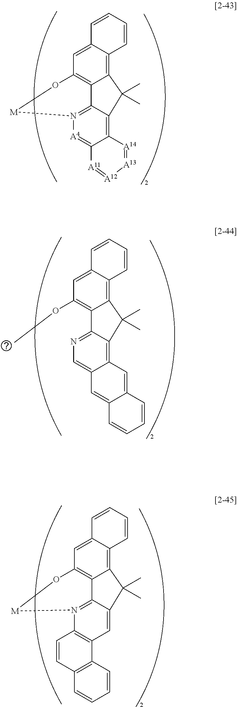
C12=C3C(=CC4=C1C1=N([A4]=C5C(=C1C2(C)C)[A14]=[A13][A12]=[A11]5)[M]O4)C=CC=C3.C12=C3C(=CC4=C1C1=N(C5=C(C=C1C2(C)C)C1=C(C=C5)C=CC=C1)[M]O4)C=CC=C3.C12=C3C(=CC(OC)=C1C1=NC=C4C(=C1C2(C)C)C=C1C(=C4)C=CC=C1)C=CC=C3
